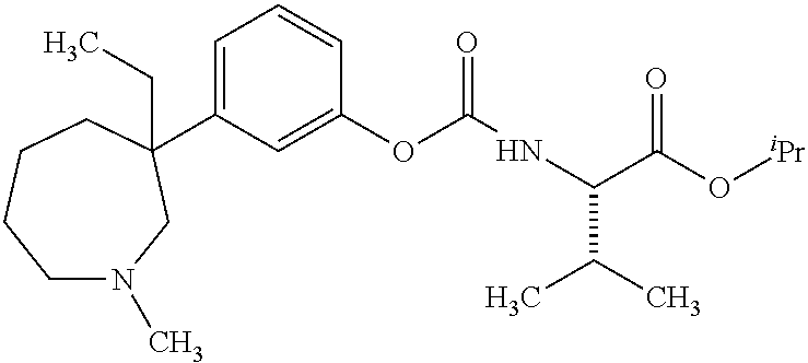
C1N(C)CC(C2=CC=CC(OC(NC(C(O[iPr])=O)C(C)C)=O)=C2)(CC)CCC1
